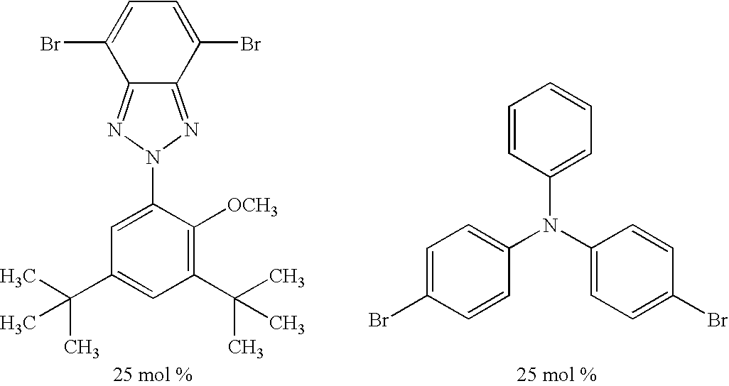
C12=NN(C3=CC(C(C)(C)C)=CC(C(C)(C)C)=C3[OCH3])N=C1C(Br)=CC=C2Br.C1=C(Br)C=CC(N(C2=CC=C(Br)C=C2)C2=CC=CC=C2)=C1
